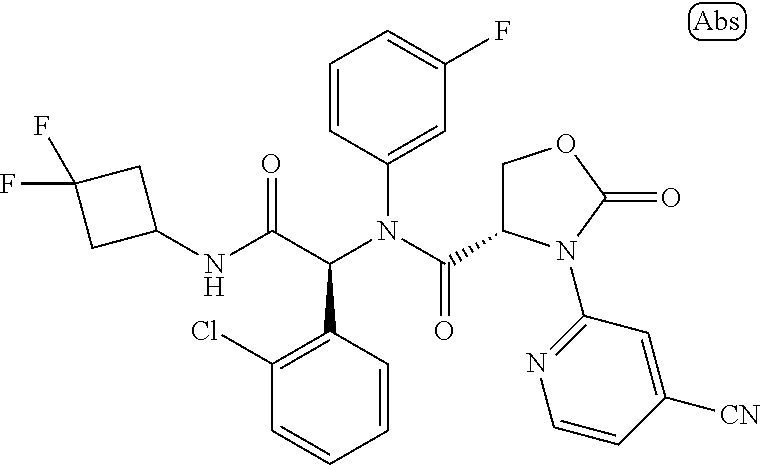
C1=CC(C(C(NC2CC(F)(F)C2)=O)N(C(=O)C2COC(=O)N2C2=NC=CC([CN])=C2)C2=CC(F)=CC=C2)=C(Cl)C=C1
